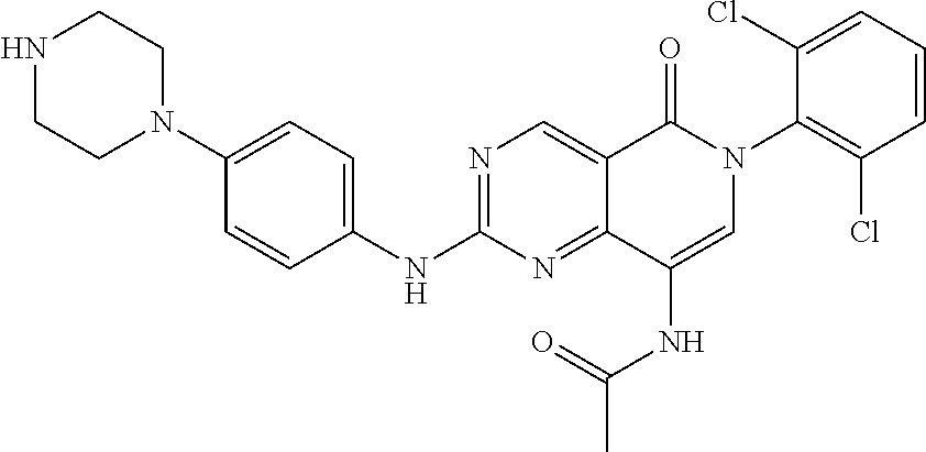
N1CCN(C2=CC=C(NC3=NC=C4C(=N3)C(NC(C)=O)=CN(C3=C(Cl)C=CC=C3Cl)C4=O)C=C2)CC1
